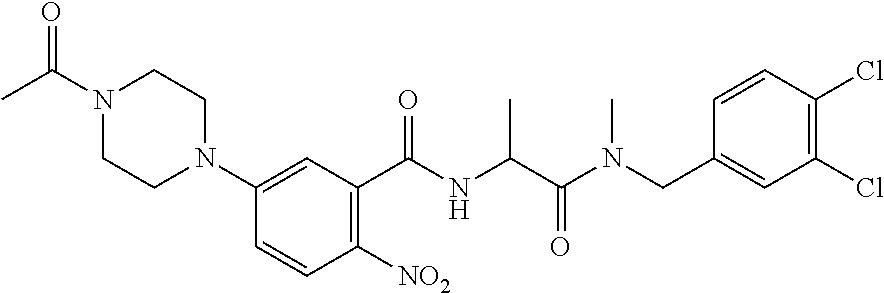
C1=CC([NO2])=C(C(NC(C(=O)N(CC2=CC(Cl)=C(Cl)C=C2)C)C)=O)C=C1N1CCN(C(=O)C)CC1
